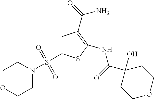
C1(NC(=O)C2(O)CCOCC2)=C(C(=O)N)C=C(S(N2CCOCC2)(=O)=O)S1
